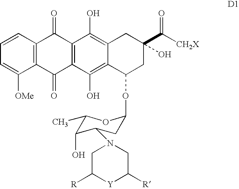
C1=C([OMe])C2=C(C=C1)C(=O)C1=C(C2=O)C(O)=C2C(=C1O)CC(C([CH2X])=O)(O)CC2OC1CC(N2CC([R])[Y]C([R])C2)C(O)C(C)O1
